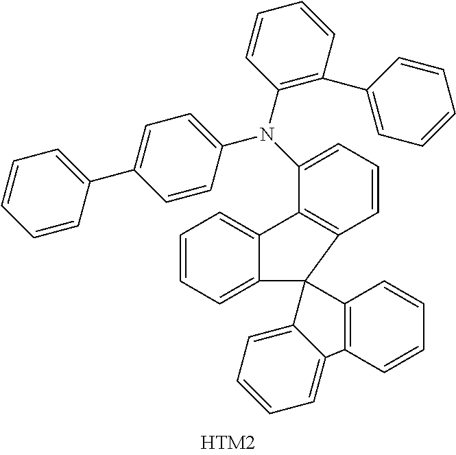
C1=CC=C2C(=C1)C1=C(C23C2=CC=CC=C2C2=C3C=CC=C2)C=CC=C1N(C1=CC=C(C2=CC=CC=C2)C=C1)C1=C(C2=CC=CC=C2)C=CC=C1
